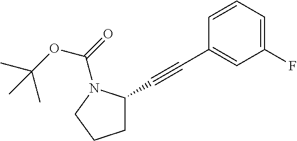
C(C1CCCN1C(=O)OC(C)(C)C)#CC1=CC(F)=CC=C1
